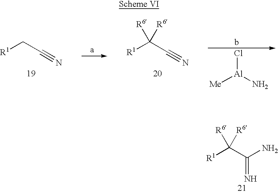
C([R1])C#N.C([R1])(C#N)([R6])[R6].Cl[Al](N)[Me].C([R1])(C(N)=N)([R6])[R6]
